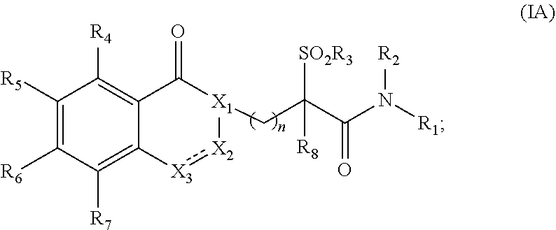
C1([R5])=C([R6])C([R7])=C2C(=C1[R4])C(=O)[X1](CC(C(N([R1])[R2])=O)([SO2R3])[R8])[X2]:[X3]2
